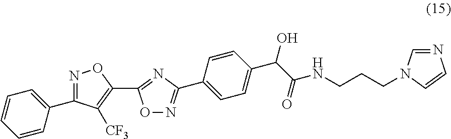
C1=CC=CC(C2=NOC(C3=NC(C4=CC=C(C(O)C(=O)NCCCN5C=NC=C5)C=C4)=NO3)=C2[CF3])=C1
